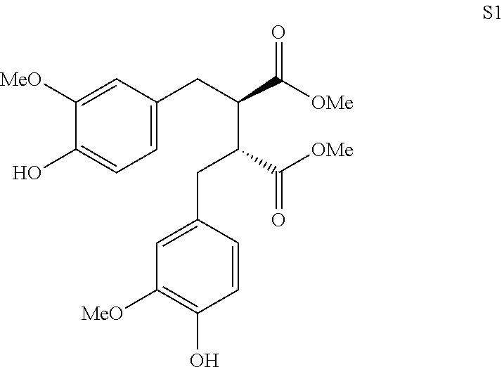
C1([MeO])=CC(CC(C(CC2=CC([MeO])=C(O)C=C2)C([OMe])=O)C([OMe])=O)=CC=C1O
